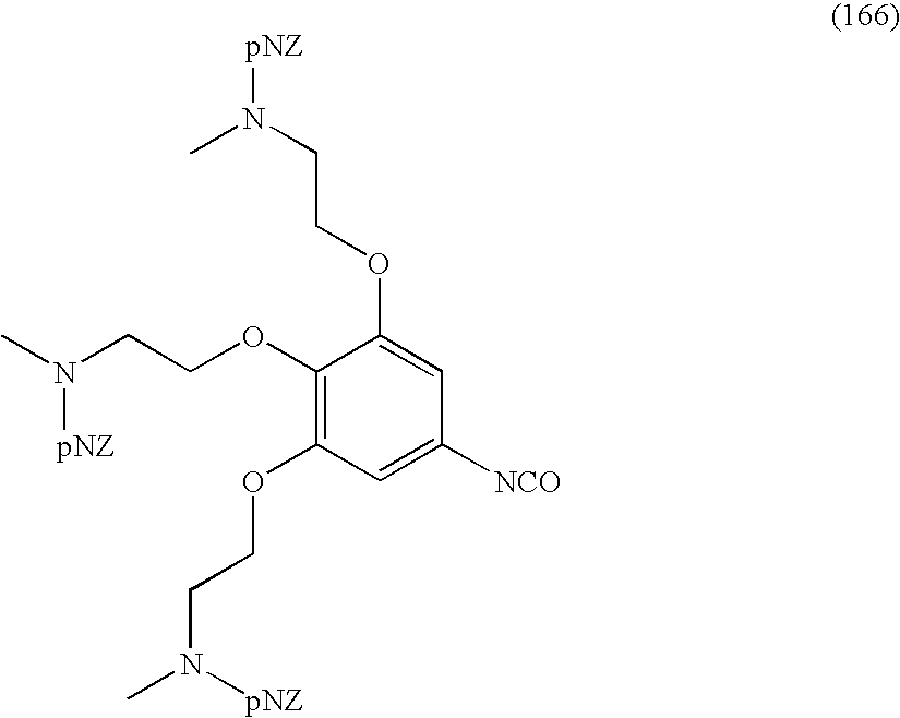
C1(OCCN(C)[pNZ])=C(OCCN(C)[pNZ])C=C([NCO])C=C1OCCN([pNZ])C
